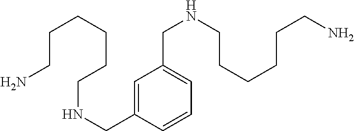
C1=C(CNCCCCCCN)C=CC=C1CNCCCCCCN
